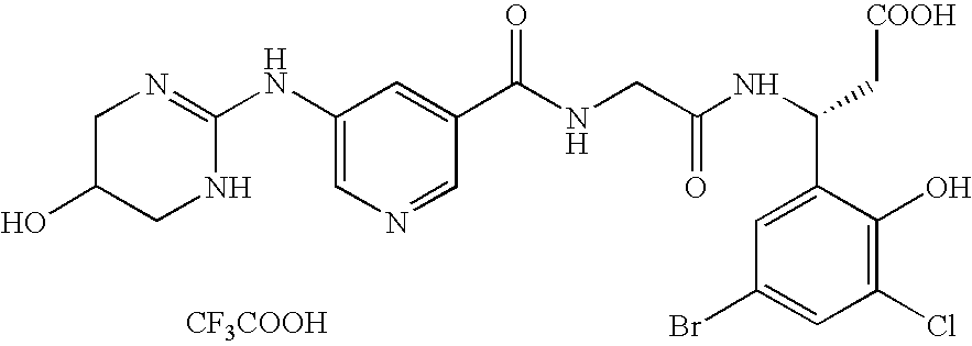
[CF3COOH].C1(NC2=NCC(O)CN2)=CN=CC(C(=O)NCC(NC(C2=CC(Br)=CC(Cl)=C2O)C[COOH])=O)=C1
